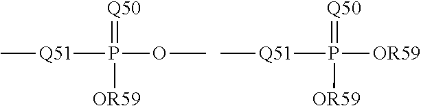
P(=[Q50])([OR59])(OC)[Q51]C.P(=[Q50])([OR59])([OR59])[Q51]C
